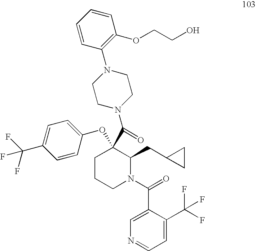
C1(C(N2C(CC3CC3)C(OC3=CC=C(C(F)(F)F)C=C3)(C(=O)N3CCN(C4=C(OCCO)C=CC=C4)CC3)CCC2)=O)=CN=CC=C1C(F)(F)F
